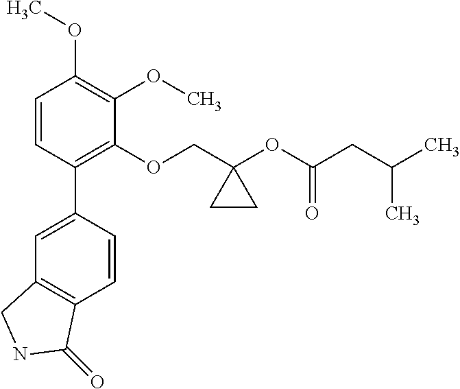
C1=CC(C2=CC3=C(C=C2)C(=O)NC3)=C(OCC2(OC(CC(C)C)=O)CC2)C(OC)=C1OC
